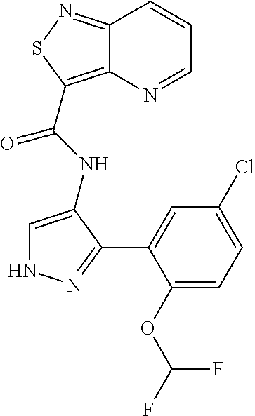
C(NC1=CNN=C1C1=CC(Cl)=CC=C1OC(F)F)(=O)C1=C2C(=NS1)C=CC=N2
